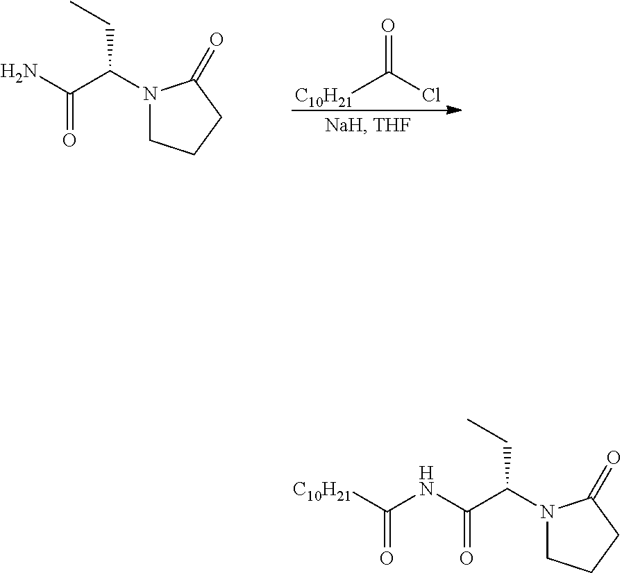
[C10H21]C(Cl)=O.N1(C(C(=O)N)CC)CCCC1=O.N1(C(C(=O)NC(=O)[C10H21])CC)CCCC1=O
